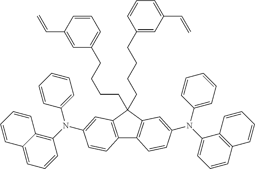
C12=C(C(CCCCC3=CC=CC(C=C)=C3)(CCCCC3=CC(C=C)=CC=C3)C3=C1C=CC(N(C1=CC=CC=C1)C1=CC=CC4=C1C=CC=C4)=C3)C=C(N(C1=CC=CC=C1)C1=C3C(=CC=C1)C=CC=C3)C=C2
